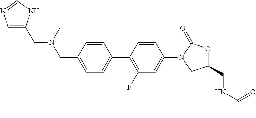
C(N(CC1=CC=C(C2=C(F)C=C(N3CC(CNC(C)=O)OC3=O)C=C2)C=C1)C)C1=CN=CN1
